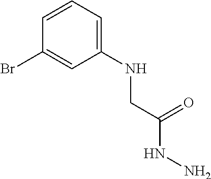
C1=CC(Br)=CC(NCC(NN)=O)=C1
